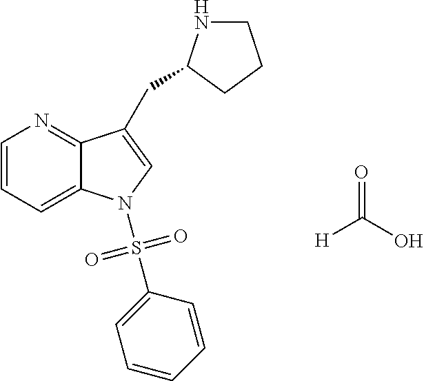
C1=CC=C2C(=N1)C(CC1NCCC1)=CN2S(C1=CC=CC=C1)(=O)=O.[H]C(O)=O
